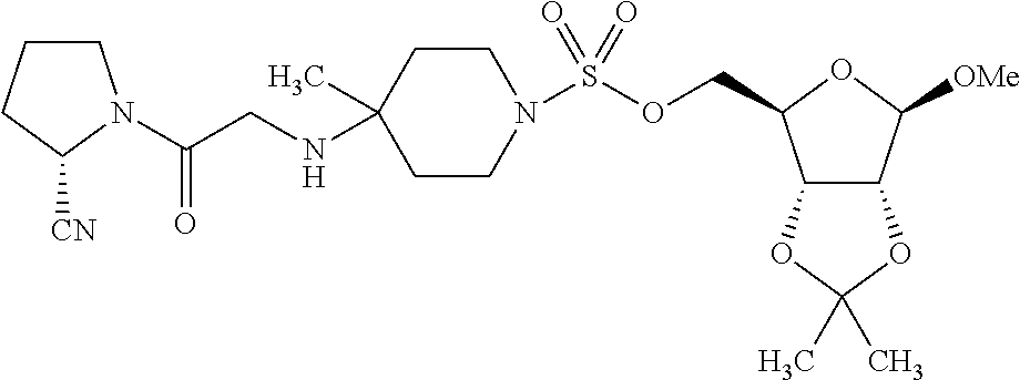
C12C(C([OMe])OC1COS(N1CCC(NCC(=O)N3CCCC3[CN])(C)CC1)(=O)=O)OC(C)(C)O2
